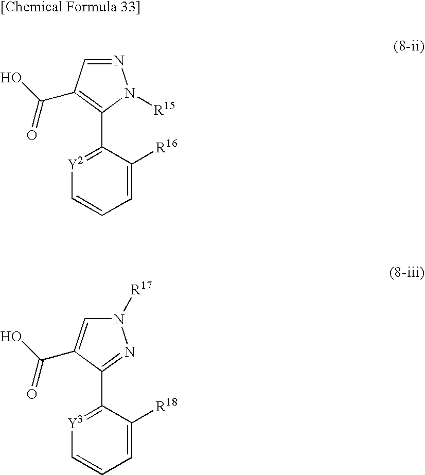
C1=CC=C([R16])C(C2=C(C(O)=O)C=NN2[R15])=[Y2]1.C1=CC=C([R18])C(C2=NN([R17])C=C2C(O)=O)=[Y3]1
